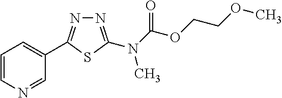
N1=C(N(C(OCCOC)=O)C)SC(C2=CC=CN=C2)=N1
